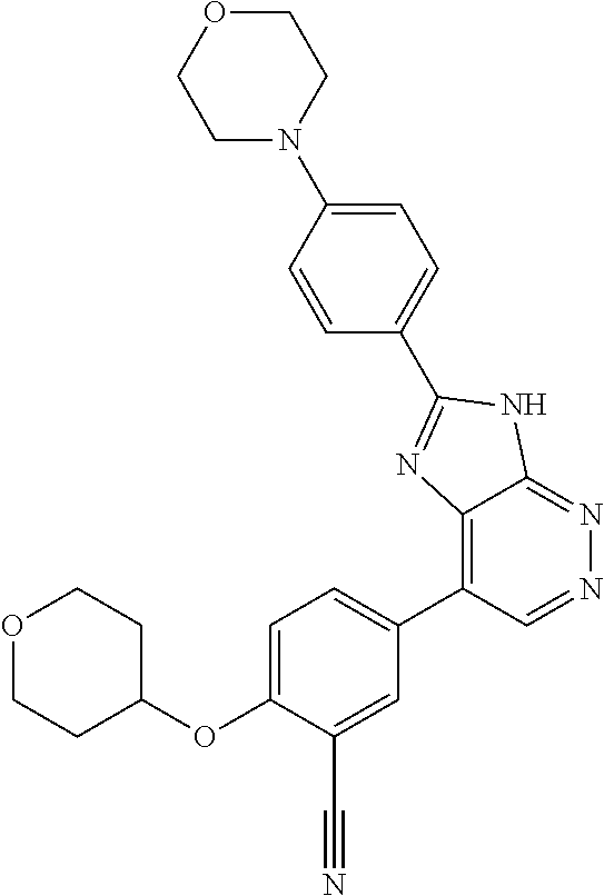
C12=C(C3=CC=C(OC4CCOCC4)C(C#N)=C3)C=NN=C1NC(C1=CC=C(N3CCOCC3)C=C1)=N2
